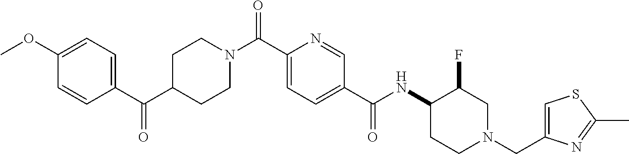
COC1=CC=C(C(C2CCN(C(C3=CC=C(C(NC4CCN(CC5=CSC(C)=N5)CC4F)=O)C=N3)=O)CC2)=O)C=C1
